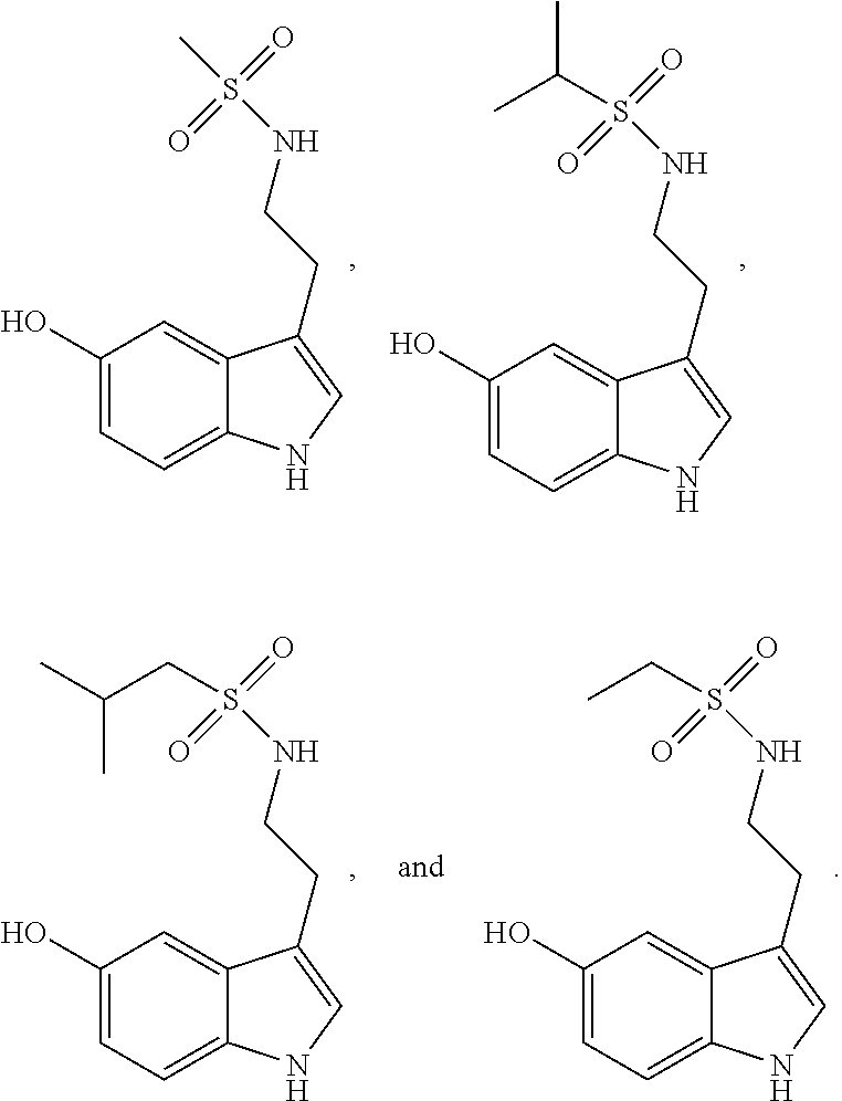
C1(O)=CC=C2C(=C1)C(CCNS(C)(=O)=O)=CN2.C1(O)=CC=C2C(=C1)C(CCNS(C(C)C)(=O)=O)=CN2.C1(O)=CC=C2C(=C1)C(CCNS(CC)(=O)=O)=CN2.C1(O)=CC=C2C(=C1)C(CCNS(CC(C)C)(=O)=O)=CN2
